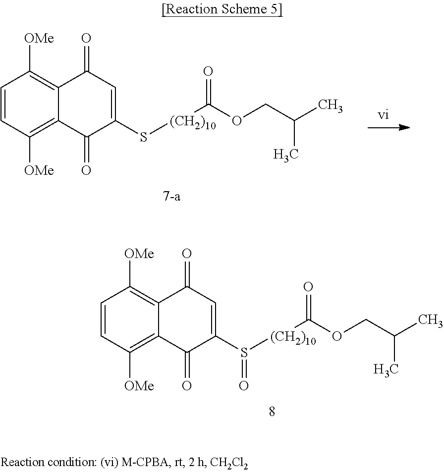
C1=CC([OMe])=C2C(=C1[OMe])C(=O)C=C(S([(CH2)10]C(OCC(C)C)=O)=O)C2=O.C1=CC([OMe])=C2C(=C1[OMe])C(=O)C=C(S[(CH2)10]C(OCC(C)C)=O)C2=O
